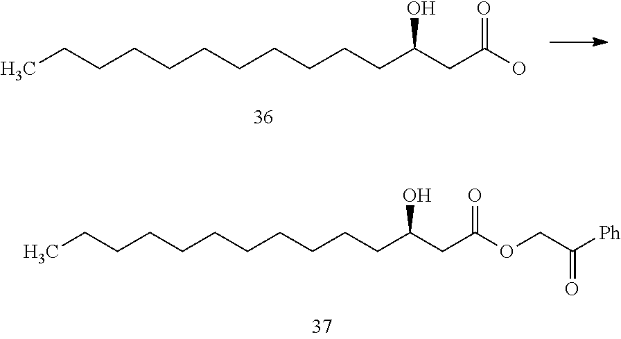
CCCCCCCCCCCC(CC(O)=O)O.CCCCCCCCCCCC(CC(OCC([Ph])=O)=O)O
